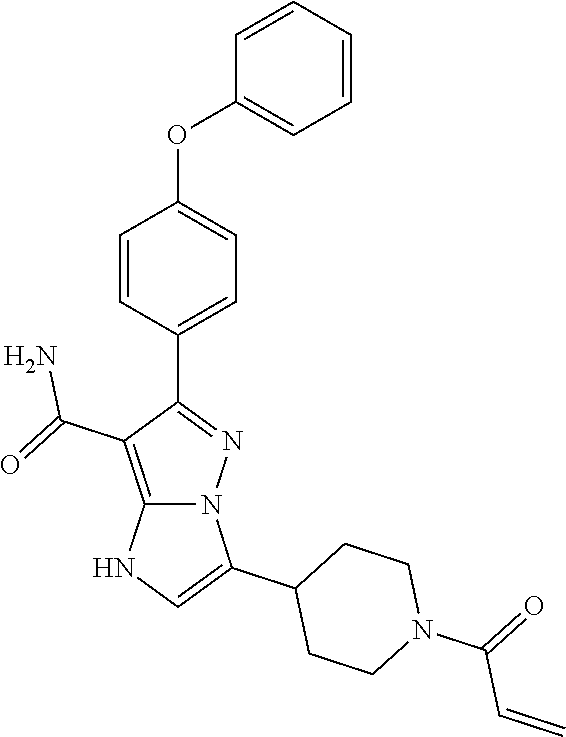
C1=CC=CC(OC2=CC=C(C3=NN4C(=C3C(=O)N)NC=C4C3CCN(C(C=C)=O)CC3)C=C2)=C1
